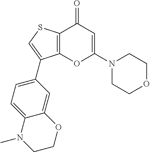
C12=C(SC=C1C1=CC=C3C(=C1)OCCN3C)C(=O)C=C(N1CCOCC1)O2
